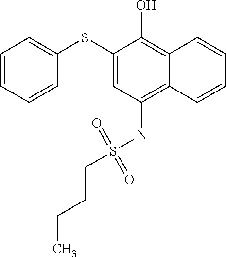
C1=CC=CC(SC2=CC(NS(CCCC)(=O)=O)=C3C(=C2O)C=CC=C3)=C1
